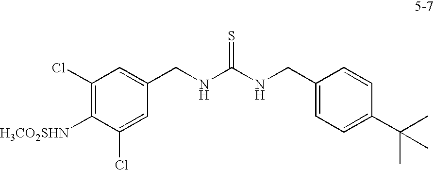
C1(Cl)=C([H3CO2SHN])C(Cl)=CC(CNC(NCC2=CC=C(C(C)(C)C)C=C2)=S)=C1
